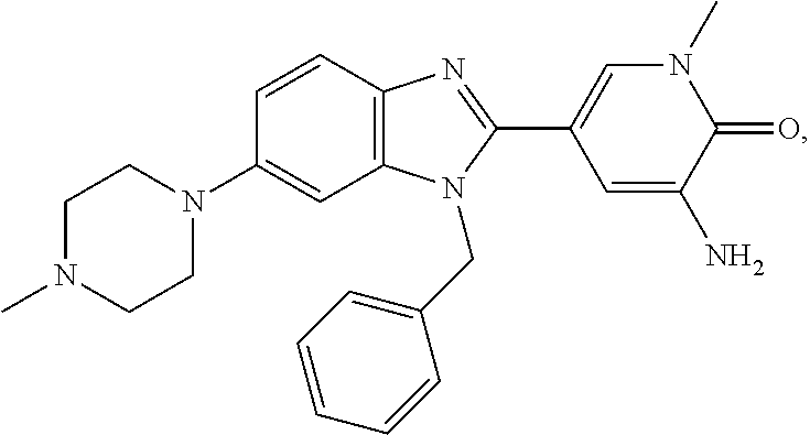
C1(N2CCN(C)CC2)=CC2=C(C=C1)N=C(C1=CN(C)C(=O)C(N)=C1)N2CC1=CC=CC=C1
